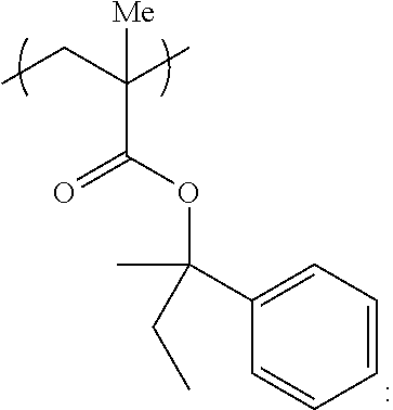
CCC(C)(C(OC(C)(C1=CC=CC=C1)CC)=O)[Me]
